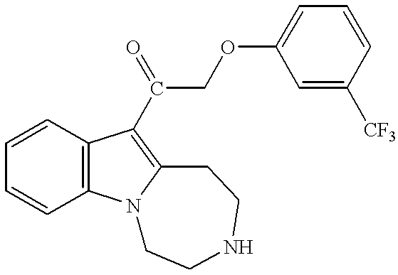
C1=CC=CC2=C1C(C(COC1=CC=CC([CF3])=C1)=O)=C1N2CCNCC1
